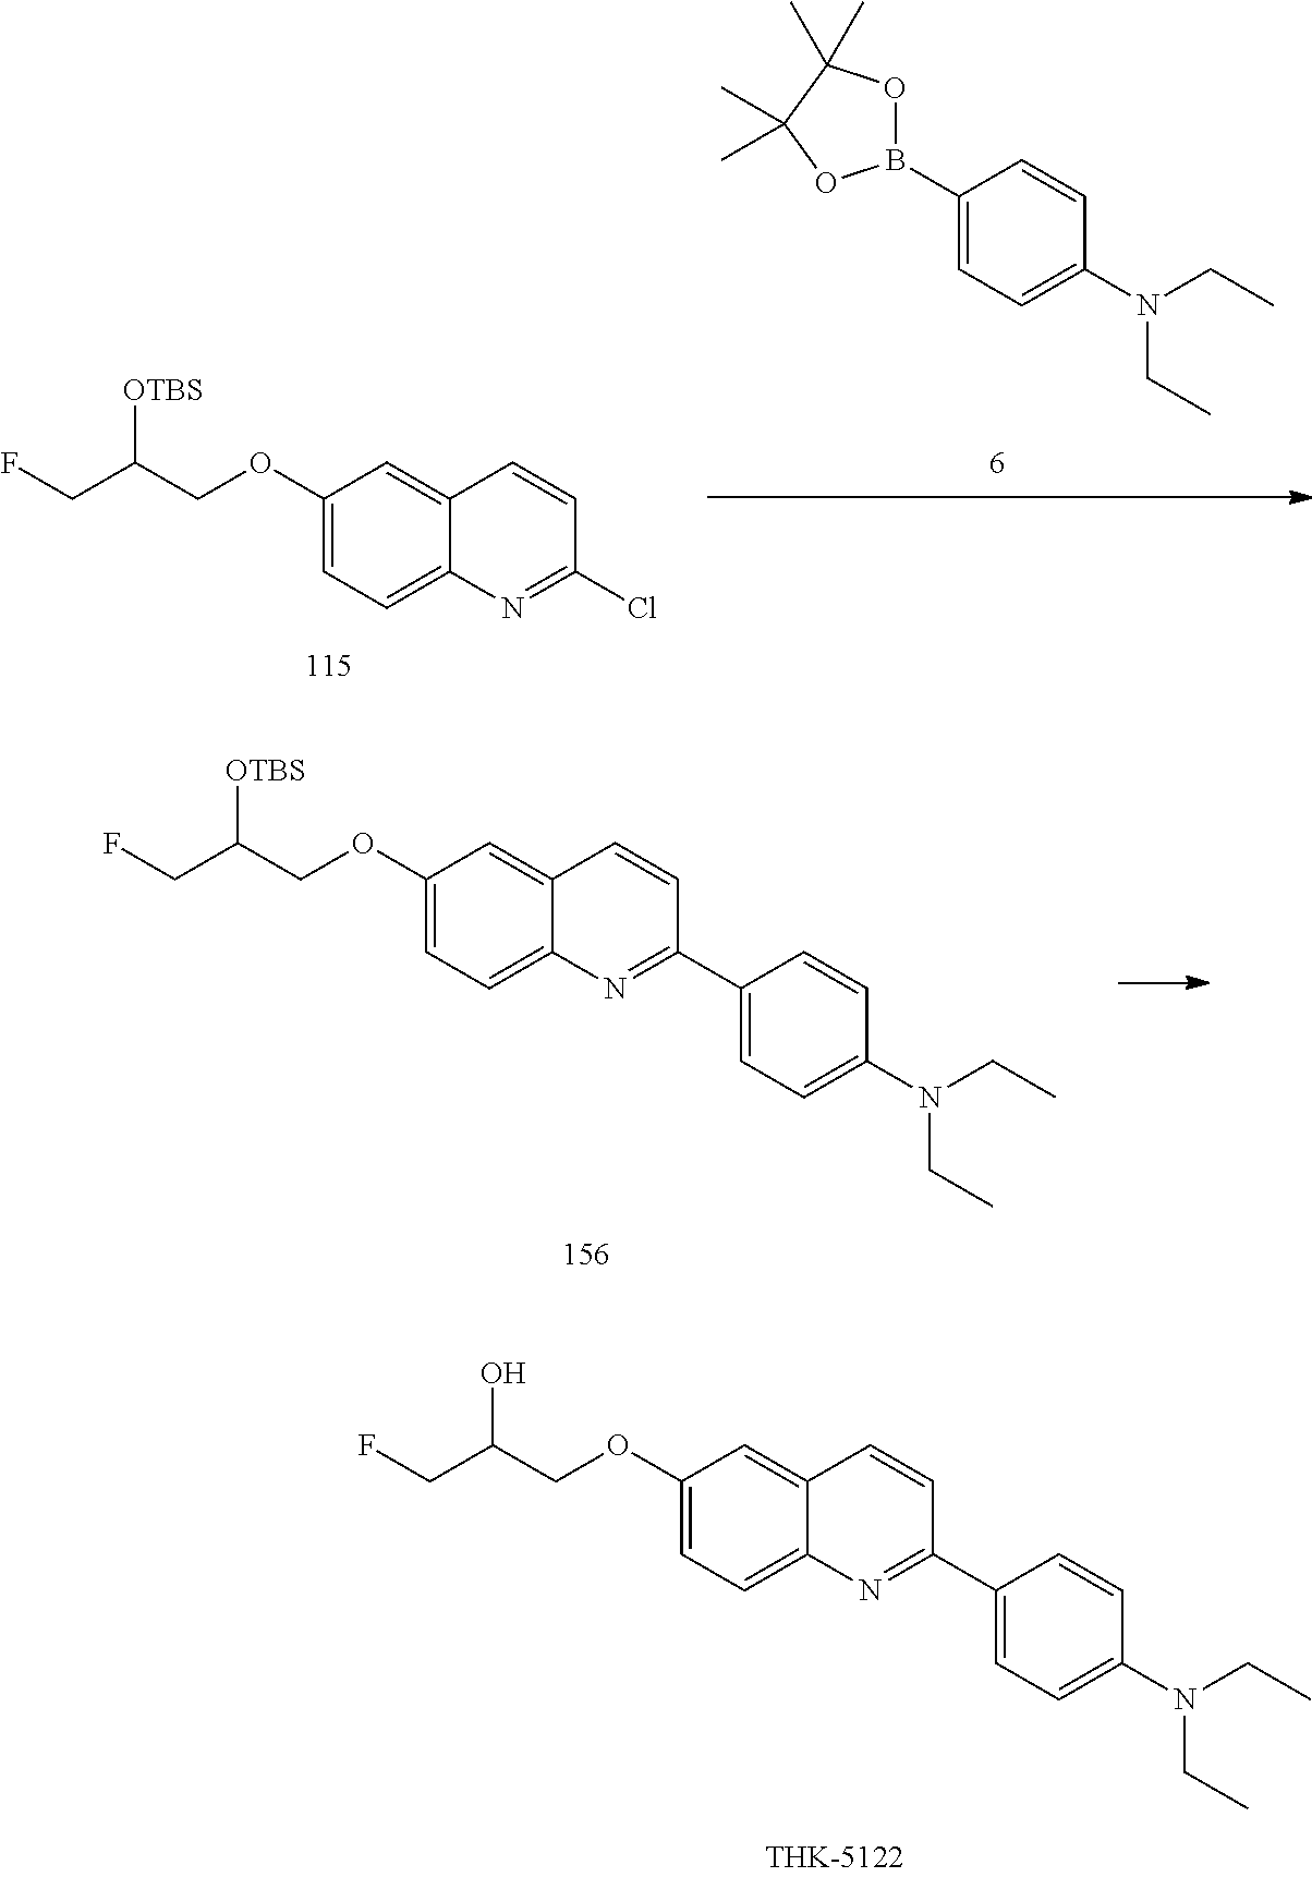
C1(B2OC(C)(C)C(C)(C)O2)=CC=C(N(CC)CC)C=C1.C1(OCC(CF)[OTBS])=CC=C2C(=C1)C=CC(Cl)=N2.C1=C(OCC(CF)O)C=C2C(=C1)N=C(C1=CC=C(N(CC)CC)C=C1)C=C2.C1=C(OCC(CF)[OTBS])C=C2C(=C1)N=C(C1=CC=C(N(CC)CC)C=C1)C=C2
